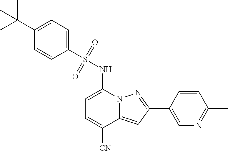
C1=C(NS(C2=CC=C(C(C)(C)C)C=C2)(=O)=O)N2C(=CC(C3=CN=C(C)C=C3)=N2)C([CN])=C1
